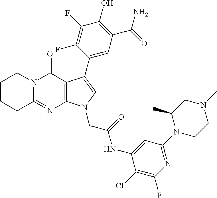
C12=NC3=C(C(=O)N1CCCC2)C(C1=CC(C(=O)N)=C(O)C(F)=C1F)=CN3CC(=O)NC1=CC(N2CCN(C)CC2C)=NC(F)=C1Cl
